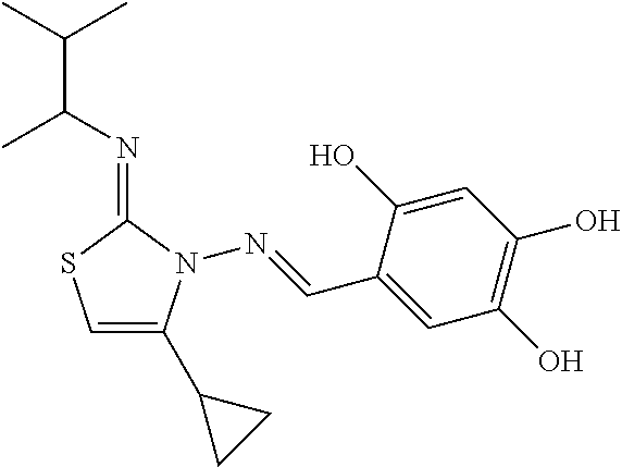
C(C(N=C1SC=C(C2CC2)N1N=CC1=CC(O)=C(O)C=C1O)C)(C)C
